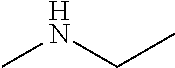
CCNC
